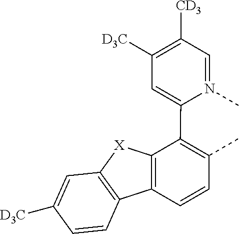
C1=N(C)C(C2=C(C)C=CC3=C2[X]C2=C3C=CC([D3C])=C2)=CC([D3C])=C1[CD3]
